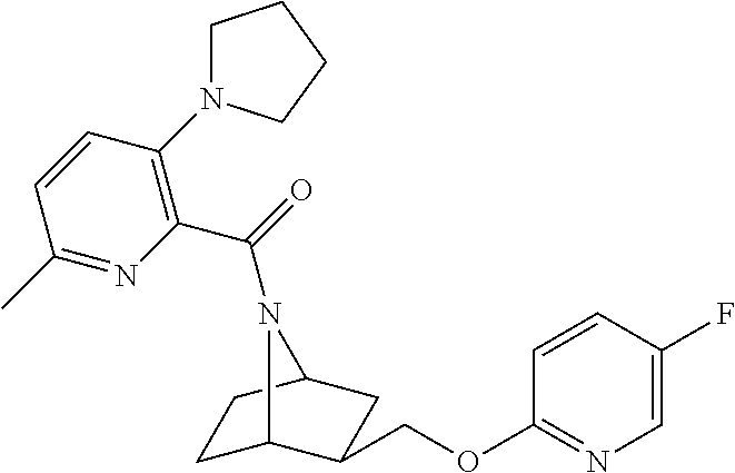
C1C2C(COC3=NC=C(F)C=C3)CC(C1)N2C(=O)C1=C(N2CCCC2)C=CC(C)=N1
